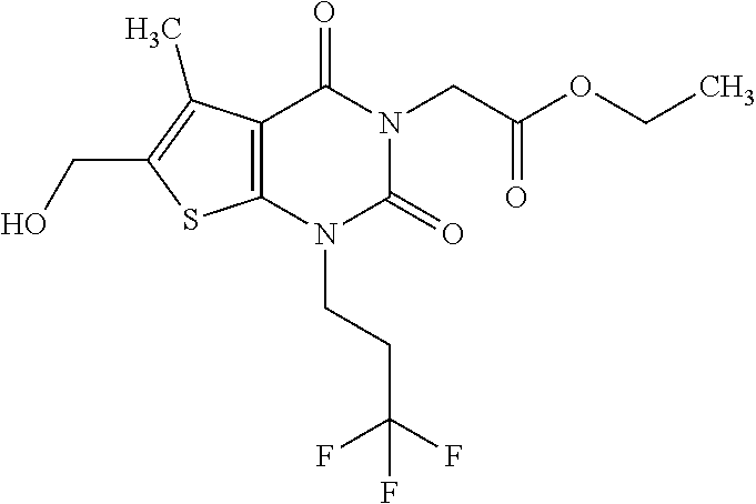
C12=C(N(CCC(F)(F)F)C(=O)N(CC(OCC)=O)C1=O)SC(CO)=C2C
